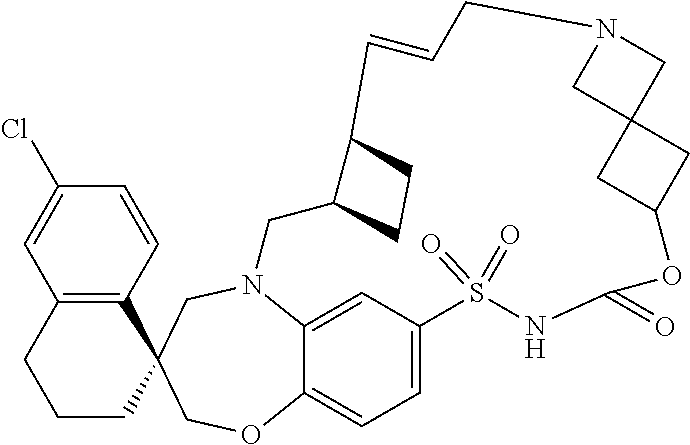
N12C3=CC(=CC=C3OCC3(C4=C(C=C(Cl)C=C4)CCC3)C1)S(=O)(=O)NC(=O)OC1CC3(C1)CN(C3)CC=CC1C(C2)CC1
